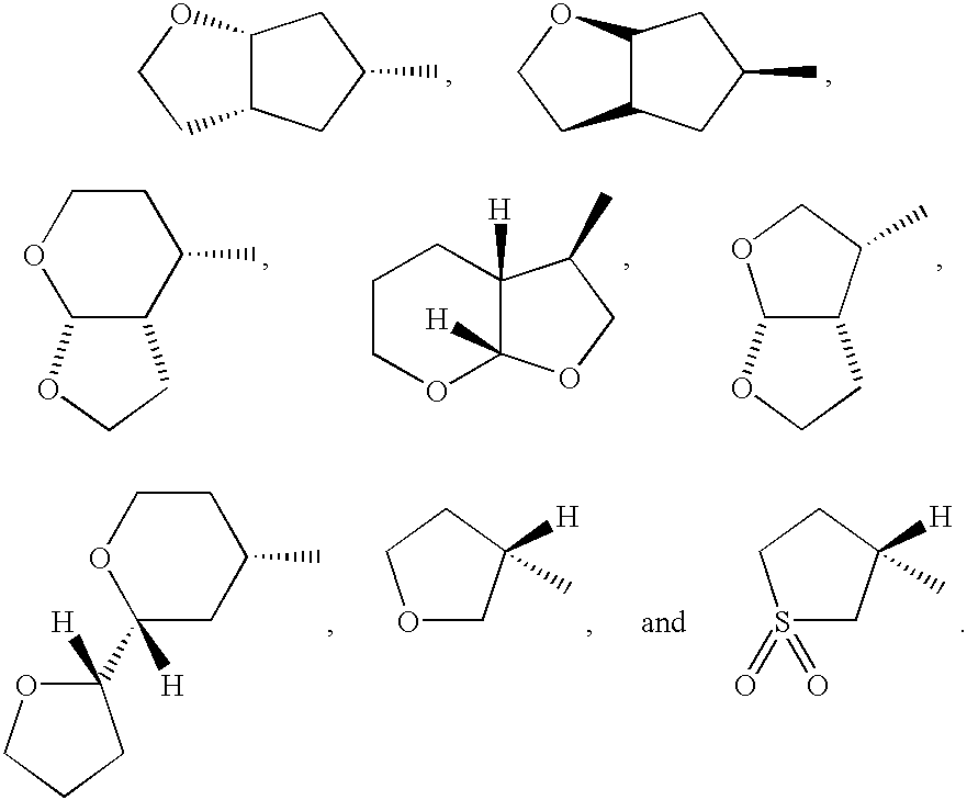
C12C(OCC1)CC(C)C2.C12C(OCC1)CC(C)C2.S1(=O)(=O)CC([H])(C)CC1.O1CC([H])(C)CC1.C1(C2([H])CC(C)CCO2)([H])OCCC1.C12C(C(C)CCO1)CCO2.C1COC2([H])C([H])(C1)C(C)CO2.C12C(C(C)CO1)CCO2
